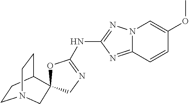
C1CC2CCN1CC21OC(NC2=NN3C(=N2)C=CC(OC)=C3)=NC1
